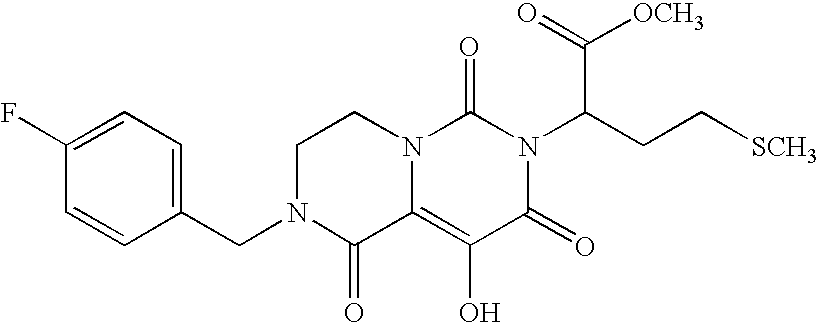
C1(F)=CC=C(CN2C(=O)C3=C(O)C(=O)N(C(CC[SCH3])C(=O)[OCH3])C(=O)N3CC2)C=C1
